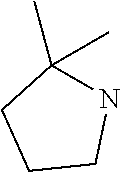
N1C(C)(C)CCC1
